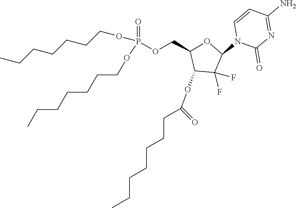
C1(OC(=O)CCCCCCC)C(F)(F)C(N2C(=O)N=C(N)C=C2)OC1COP(=O)(OCCCCCCC)OCCCCCCC
